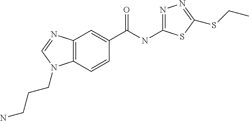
C12=C(C=CC(C(=O)NC3=NN=C(SCC)S3)=C1)N(CCCN)C=N2
